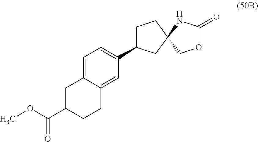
O(C(C1CCC2=CC(C3CCC4(C3)COC(=O)N4)=CC=C2C1)=O)C
